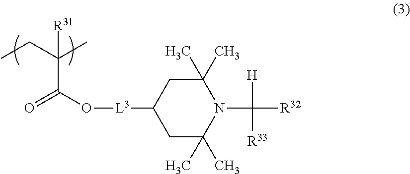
C(C(O[L3]C1CC(C)(C)N(C([R32])([H])[R33])C(C)(C)C1)=O)(CC)(C)[R31]
